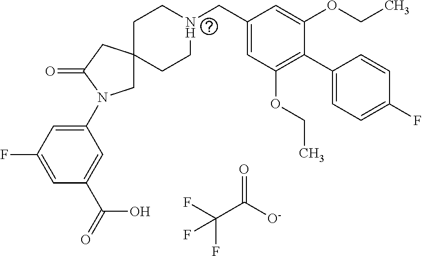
FC(C([O-])=O)(F)F.C(CNCC1=CC(OCC)=C(C2=CC=C(F)C=C2)C(OCC)=C1)C1(CC)CN(C2=CC(F)=CC(C(=O)O)=C2)C(=O)C1
